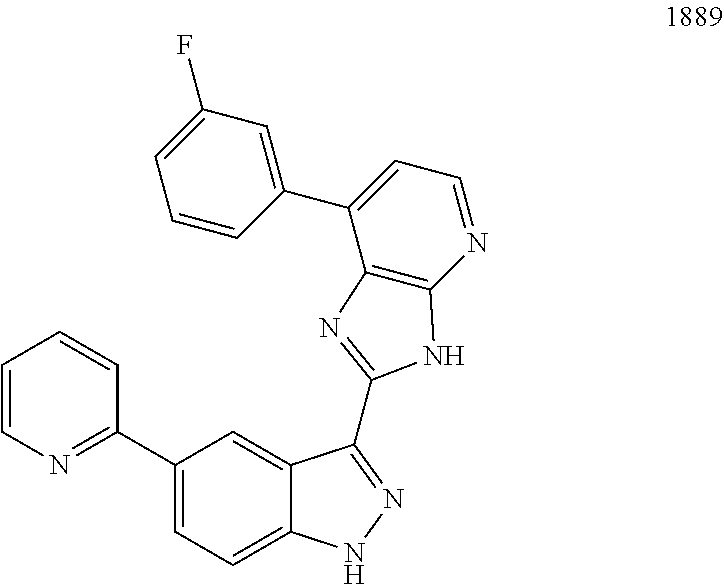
C1=C(F)C=C(C2=CC=NC3=C2N=C(C2=NNC4=CC=C(C5=NC=CC=C5)C=C42)N3)C=C1
